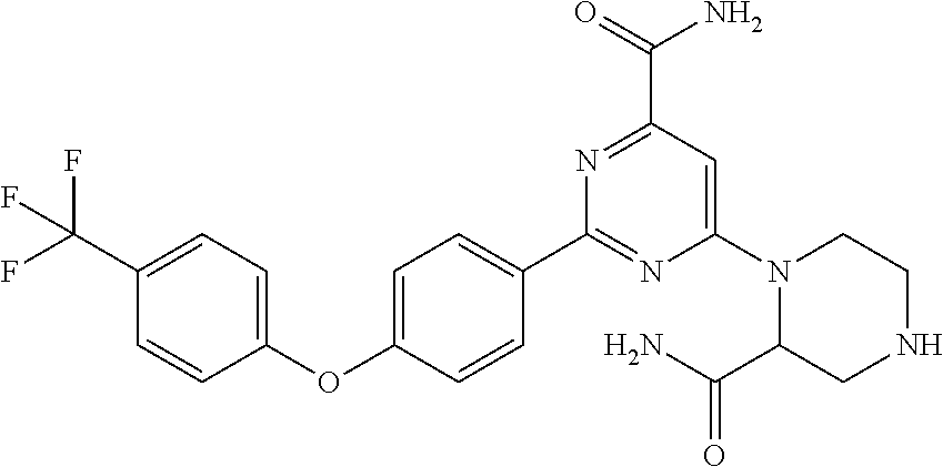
C1(C2=NC(N3C(C(N)=O)CNCC3)=CC(C(=O)N)=N2)=CC=C(OC2=CC=C(C(F)(F)F)C=C2)C=C1
